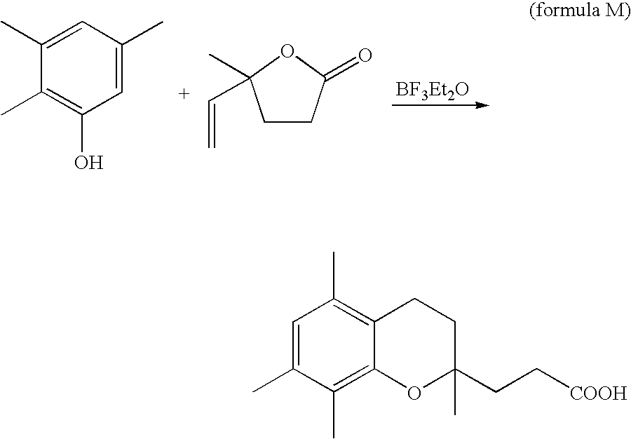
[BF3Et2O].C1(C)=CC(C)=CC(O)=C1C.C1CC(=O)OC1(C)C=C.C1=C(C)C(C)=C2C(=C1C)CCC(C)(CC[COOH])O2
